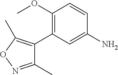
C1(OC)=C(C2=C(C)ON=C2C)C=C(N)C=C1
